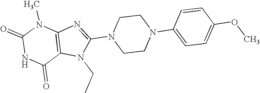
C1(=O)NC(=O)C2=C(N1C)N=C(N1CCN(C3=CC=C(OC)C=C3)CC1)N2CC
